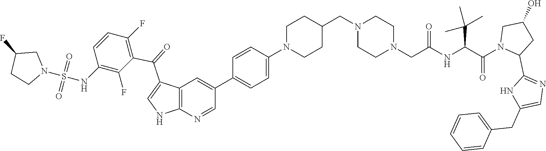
N1(CC2CCN(C3=CC=C(C4=CC5=C(N=C4)NC=C5C(=O)C4=C(F)C=CC(NS(N5CC(F)CC5)(=O)=O)=C4F)C=C3)CC2)CCN(CC(NC(C(N2C(C3=NC=C(CC4=CC=CC=C4)N3)CC(O)C2)=O)C(C)(C)C)=O)CC1
